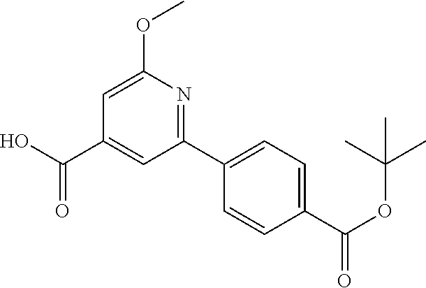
C1=C(OC)N=C(C2=CC=C(C(OC(C)(C)C)=O)C=C2)C=C1C(O)=O
